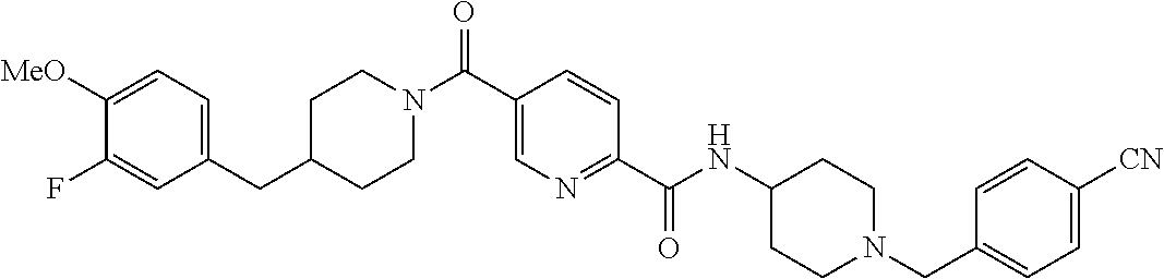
C1CN(C(C2=CN=C(C(=O)NC3CCN(CC4=CC=C([CN])C=C4)CC3)C=C2)=O)CCC1CC1=CC=C([MeO])C(F)=C1
